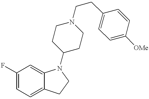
FC1=CC=C2C(=C1)N(C1CCN(CCC3=CC=C([OMe])C=C3)CC1)CC2
